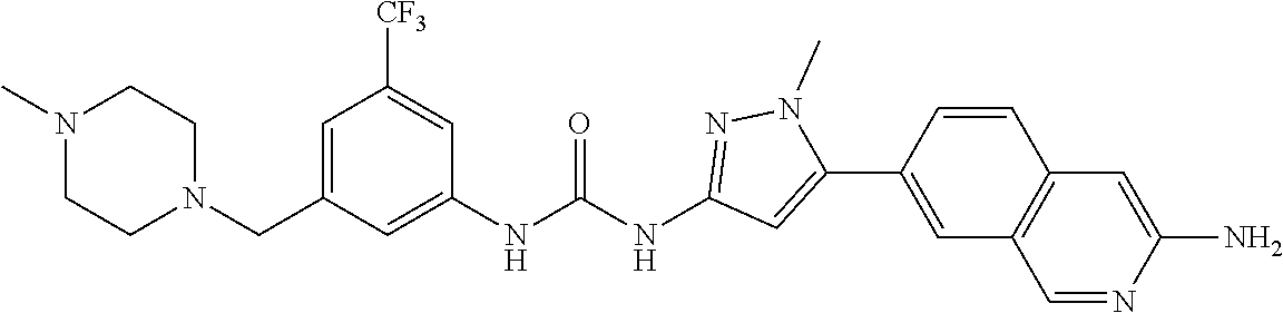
C1N(C)CCN(CC2=CC([CF3])=CC(NC(NC3=NN(C)C(C4=CC5=C(C=C4)C=C(N)N=C5)=C3)=O)=C2)C1
